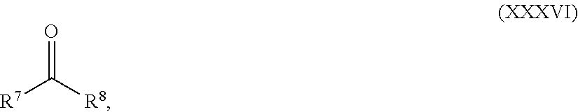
[R7]C([R8])=O
